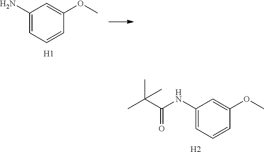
C1(N)=CC=CC(OC)=C1.[H1].C1(NC(C(C)(C)C)=O)=CC=CC(OC)=C1.[H2]
